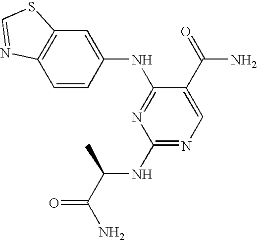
C12=C(C=CC(NC3=NC(NC(C(N)=O)C)=NC=C3C(=O)N)=C1)N=CS2
